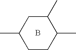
C1(C)CC(C)CCC1C.B
